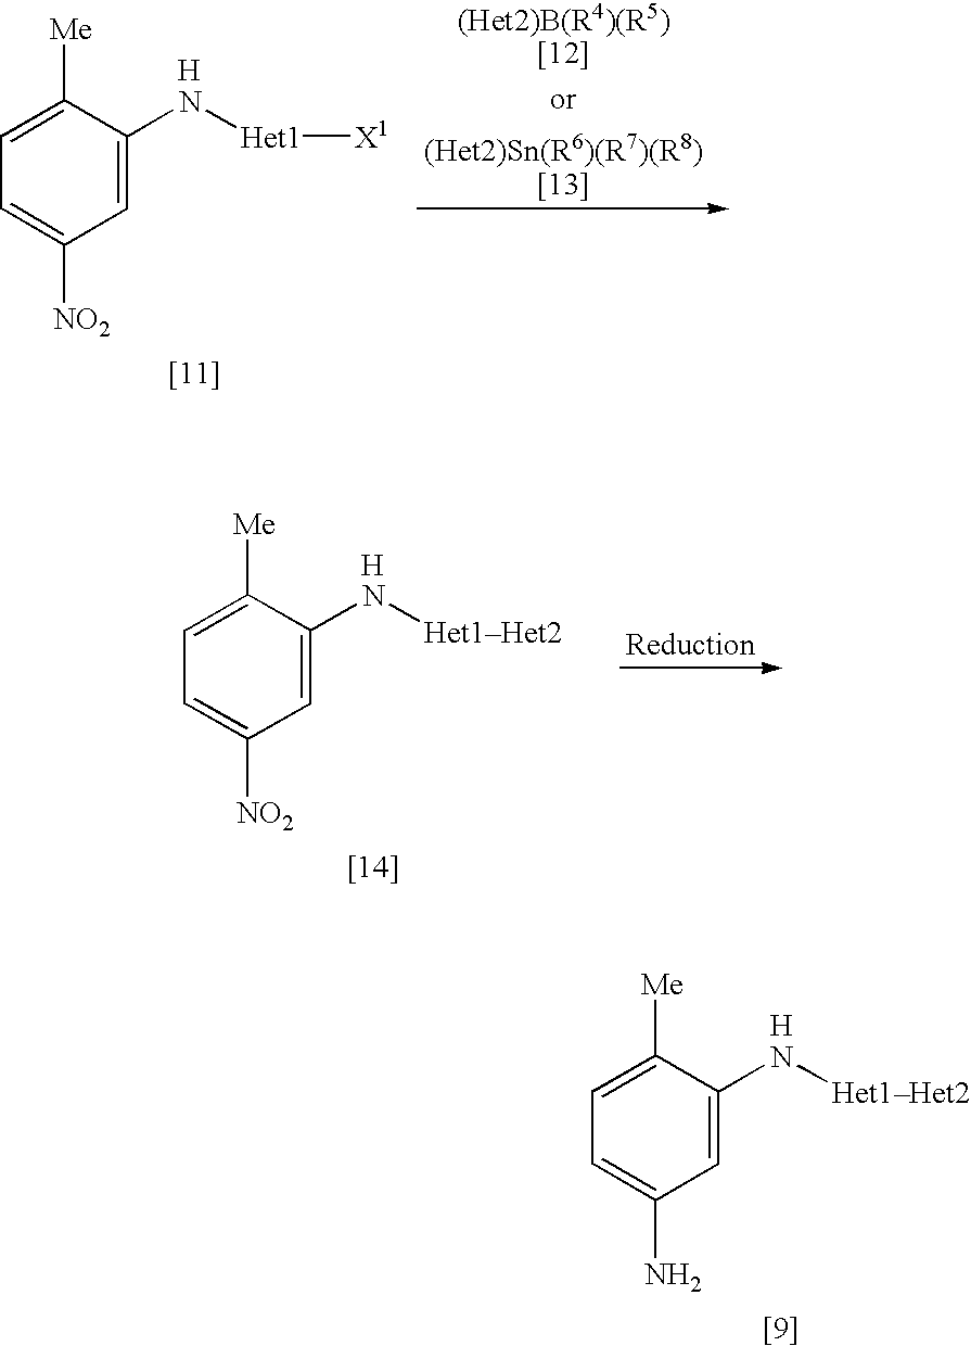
C1=C([Me])C(N[Het1][X1])=CC([NO2])=C1.[H].C1=C([Me])C(N[Het1Het2])=CC(N)=C1.[H].C1=C([Me])C(N[Het1Het2])=CC([NO2])=C1.[H]
